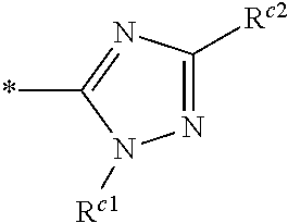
N1=C([Rc2])N=C(*)N1[Rc1]
